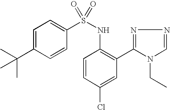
C1=C(C(C)(C)C)C=CC(S(NC2=C(C3=NN=CN3CC)C=C(Cl)C=C2)(=O)=O)=C1
